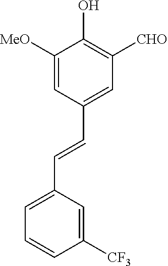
C1([MeO])=CC(C=CC2=CC=CC([CF3])=C2)=CC([CHO])=C1O
